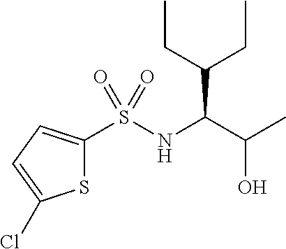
S1C(S(NC(C(O)C)C(CC)CC)(=O)=O)=CC=C1Cl
